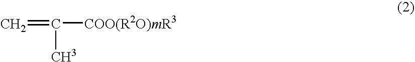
C=C(C)[COO(R2O)mR3]
